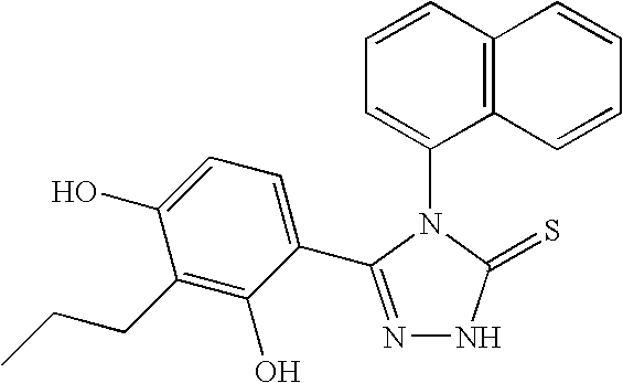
N1=C(C2=CC=C(O)C(CCC)=C2O)N(C2=CC=CC3=C2C=CC=C3)C(=S)N1
